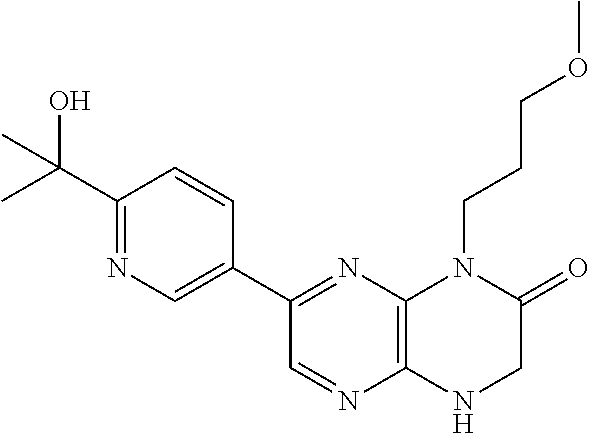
C1(C(O)(C)C)=NC=C(C2=NC3=C(N=C2)NCC(=O)N3CCCOC)C=C1
